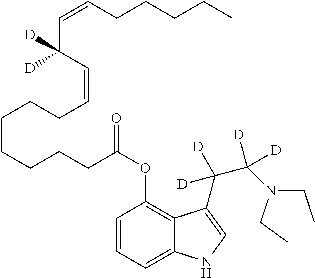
C1=CC=C2C(=C1OC(CCCCCCCC=CC(C=CCCCCC)([D])[D])=O)C(C(C(N(CC)CC)([D])[D])([D])[D])=CN2
